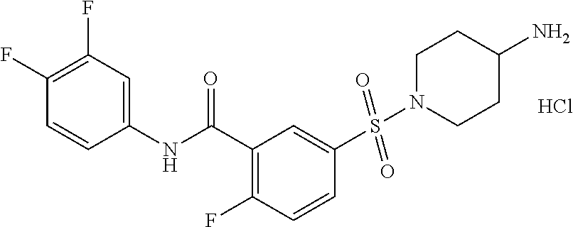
Cl.C1(NC(C2=C(F)C=CC(S(N3CCC(N)CC3)(=O)=O)=C2)=O)=CC(F)=C(F)C=C1
